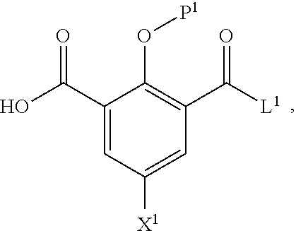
C1(C(O)=O)=CC([X1])=CC(C(=O)[L1])=C1O[P1]
